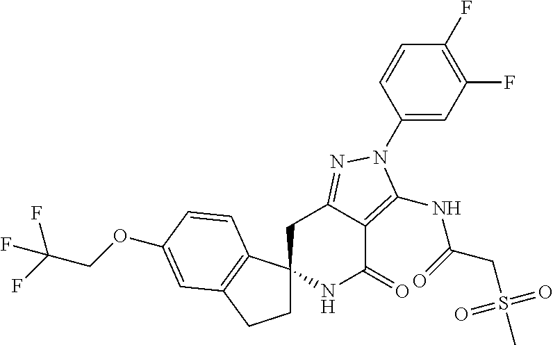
C1C2(C3=C(C1)C=C(OCC(F)(F)F)C=C3)NC(=O)C1=C(NC(CS(C)(=O)=O)=O)N(C3=CC(F)=C(F)C=C3)N=C1C2
